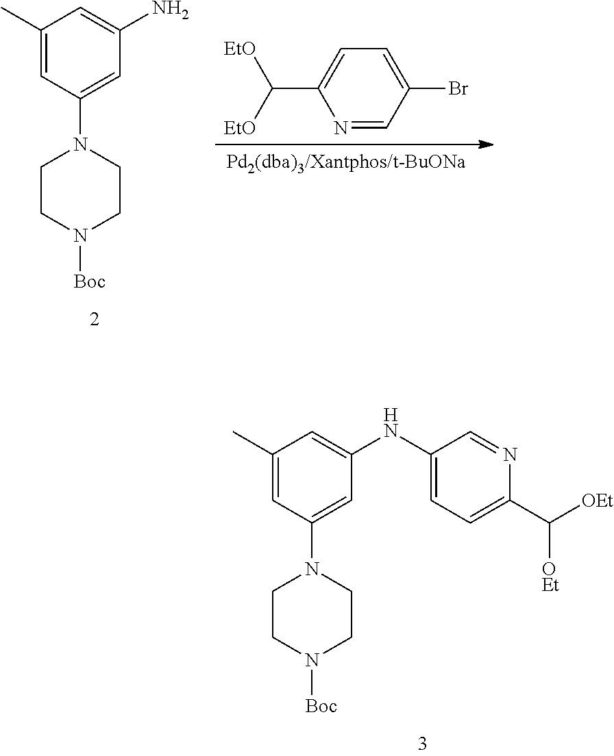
C1(C)=CC(N2CCN([Boc])CC2)=CC(NC2=CC=C(C([OEt])[OEt])N=C2)=C1.[Pd2(dba)3/Xantphos/t-BuONa].C1(Br)=CC=C(C([EtO])[EtO])N=C1.C1(C)=CC(N2CCN([Boc])CC2)=CC(N)=C1
